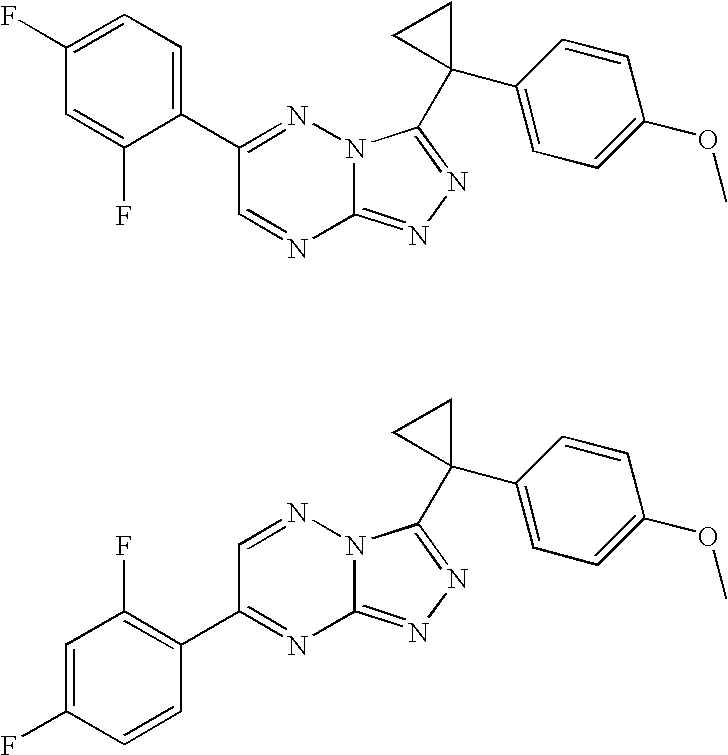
C12=NN=C(C3(C4=CC=C(OC)C=C4)CC3)N1N=C(C1=CC=C(F)C=C1F)C=N2.C12=NN=C(C3(C4=CC=C(OC)C=C4)CC3)N1N=CC(C1=C(F)C=C(F)C=C1)=N2
